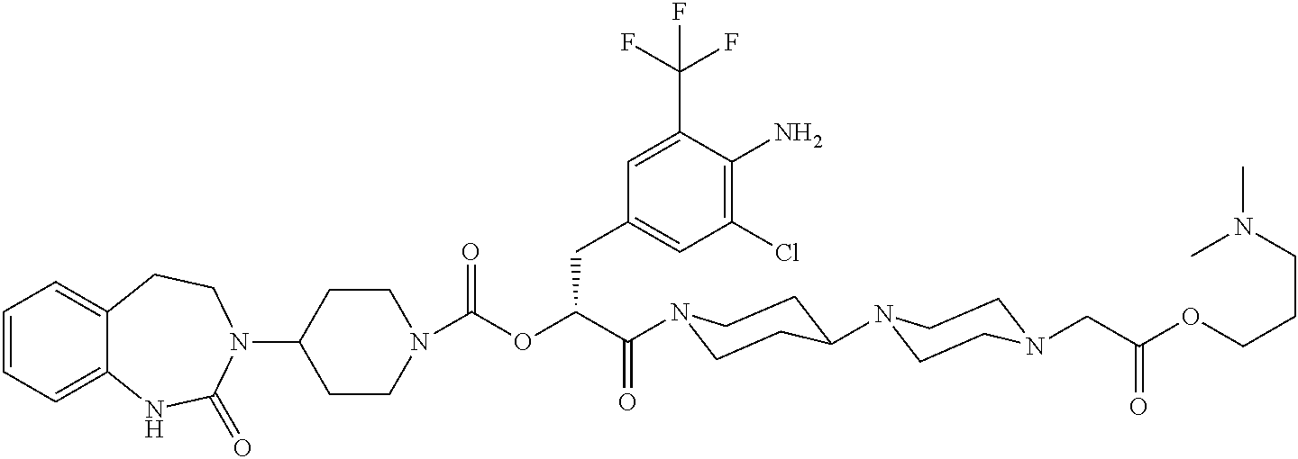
C1(N2CCC3=CC=CC=C3NC2=O)CCN(C(OC(C(=O)N2CCC(N3CCN(CC(OCCCN(C)C)=O)CC3)CC2)CC2=CC(Cl)=C(N)C(C(F)(F)F)=C2)=O)CC1
